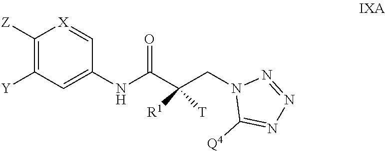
C1([Z])=C([Y])C=C(NC(C(CN2C([Q4])=NN=N2)([R1])[T])=O)C=[X]1
